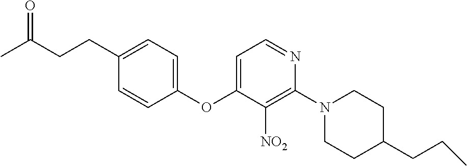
C1(OC2=CC=NC(N3CCC(CCC)CC3)=C2[NO2])=CC=C(CCC(C)=O)C=C1
